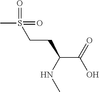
C(C(NC)CCS(C)(=O)=O)(O)=O
